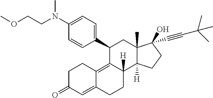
C(CN(C)C1=CC=C(C2C3=C4C(=CC(=O)CC4)CCC3([H])C3([H])C(C)(C2)C(O)(C#CC(C)(C)C)CC3)C=C1)OC
